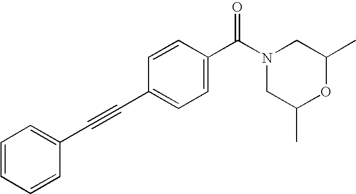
C1=CC=CC(C#CC2=CC=C(C(N3CC(C)OC(C)C3)=O)C=C2)=C1
